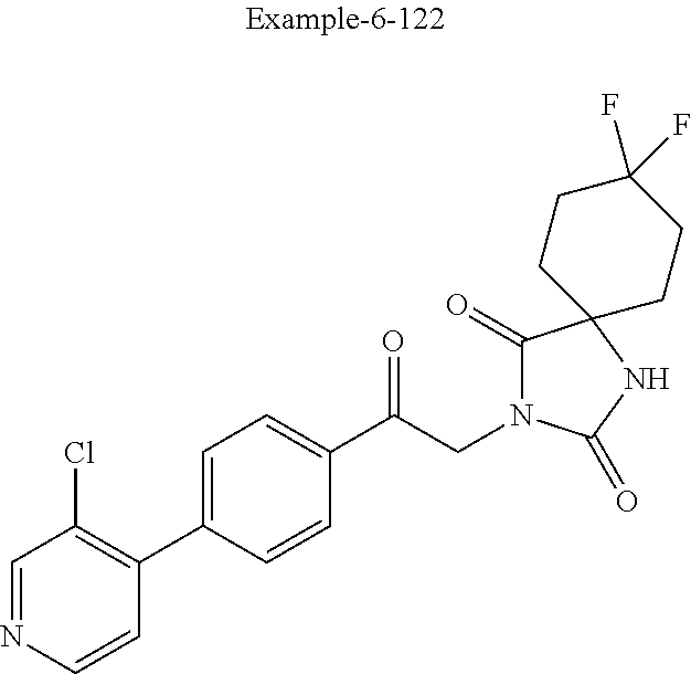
C1=NC=CC(C2=CC=C(C(CN3C(=O)C4(NC3=O)CCC(F)(F)CC4)=O)C=C2)=C1Cl
